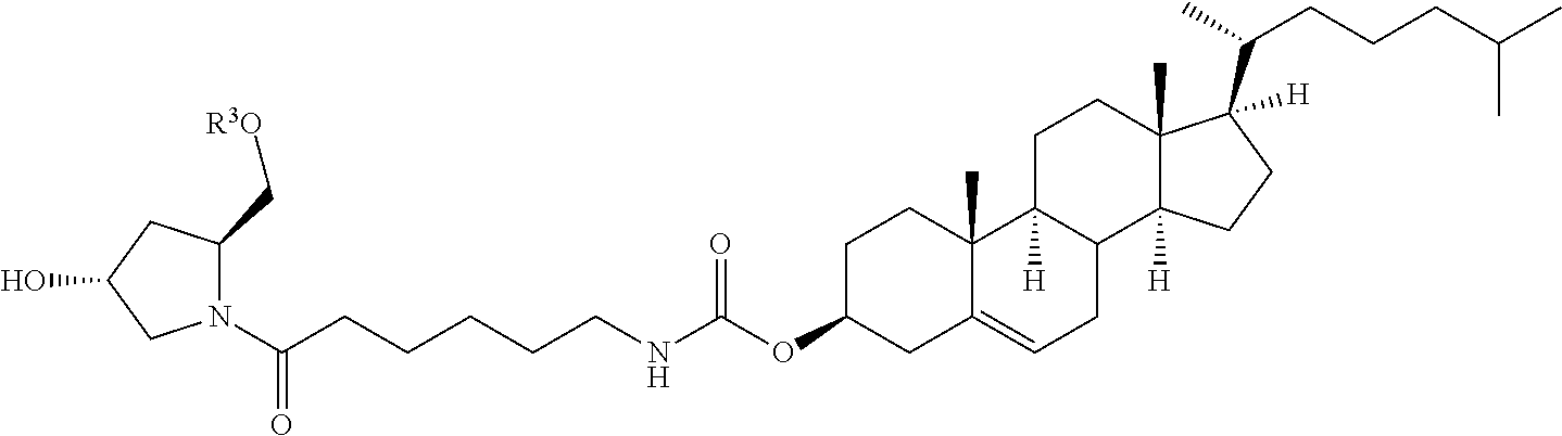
N1(C(CCCCCNC(OC2CC3=CCC4C([H])(C3(C)CC2)CCC2(C)C4([H])CCC2(C(C)CCCC(C)C)[H])=O)=O)C(C[R3O])CC(O)C1
